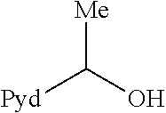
[Me]C(O)[Pyd]
